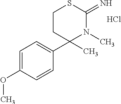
C1CC(C)(C2=CC=C(OC)C=C2)N(C)C(=N)S1.Cl
